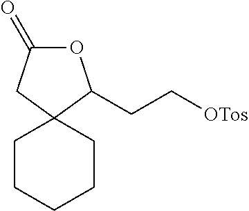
O1C(=O)CC2(C1CC[OTos])CCCCC2
